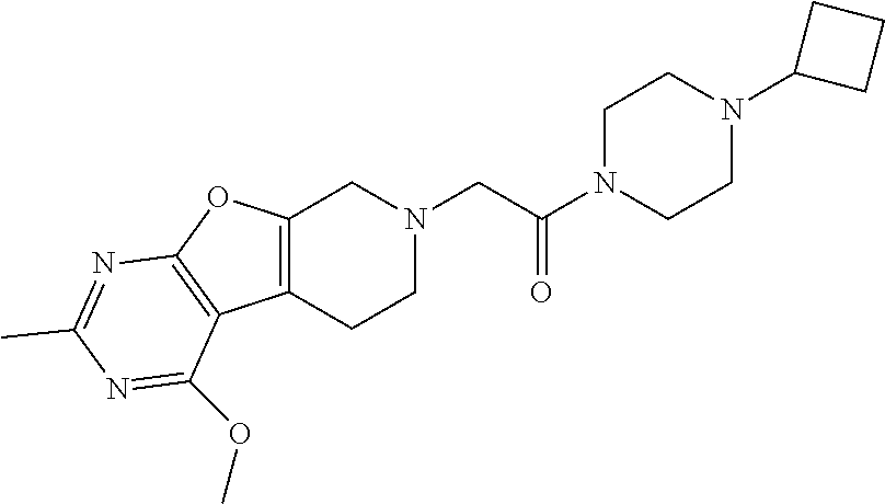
C1N(C(CN2CC3=C(CC2)C2=C(O3)N=C(C)N=C2OC)=O)CCN(C2CCC2)C1
